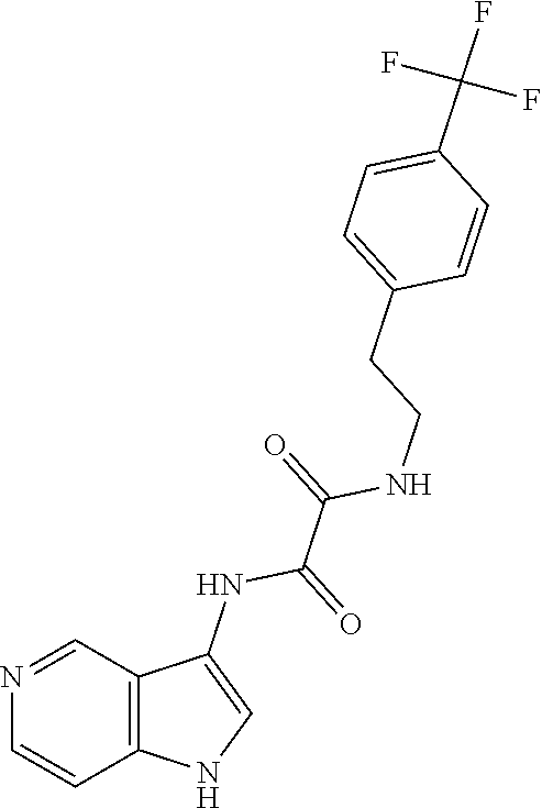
C1(CCNC(C(NC2=CNC3=C2C=NC=C3)=O)=O)=CC=C(C(F)(F)F)C=C1
